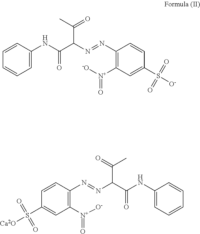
C1=CC(NC(C(N=NC2=C([N+](=O)[-O])C=C(S([O-])(=O)=O)C=C2)C(C)=O)=O)=CC=C1.C1=CC(NC(C(N=NC2=C([N+](=O)[O-])C=C(S([Ca2O])(=O)=O)C=C2)C(C)=O)=O)=CC=C1
